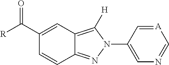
C1(C([R])=O)=CC2=C([H])N(C3=CN=C[A]=C3)N=C2C=C1
